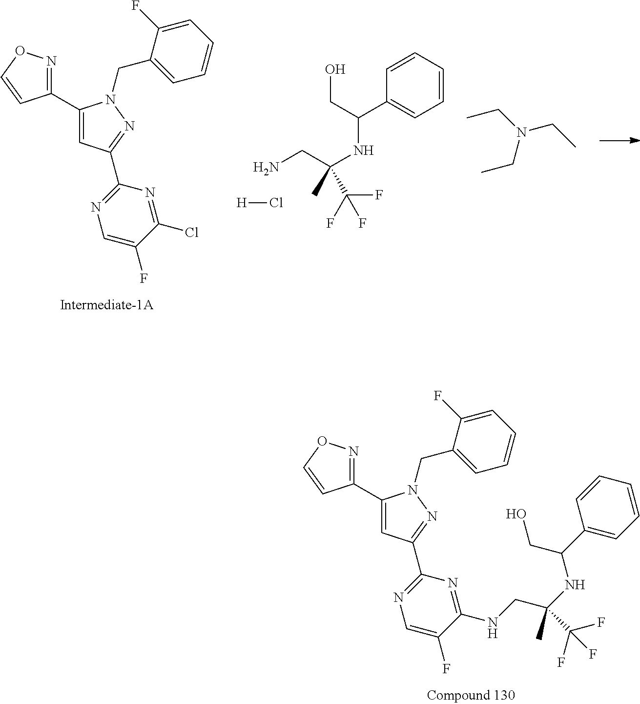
C1(C2=CC(C3=NC=C(F)C(NCC(C(F)(F)F)(C)NC(C4=CC=CC=C4)CO)=N3)=NN2CC2=CC=CC=C2F)=NOC=C1.NCC(C(F)(F)F)(C)NC(C1=CC=CC=C1)CO.[H]Cl.C1(C2=CC(C3=NC=C(F)C(Cl)=N3)=NN2CC2=CC=CC=C2F)=NOC=C1.CCN(CC)CC
